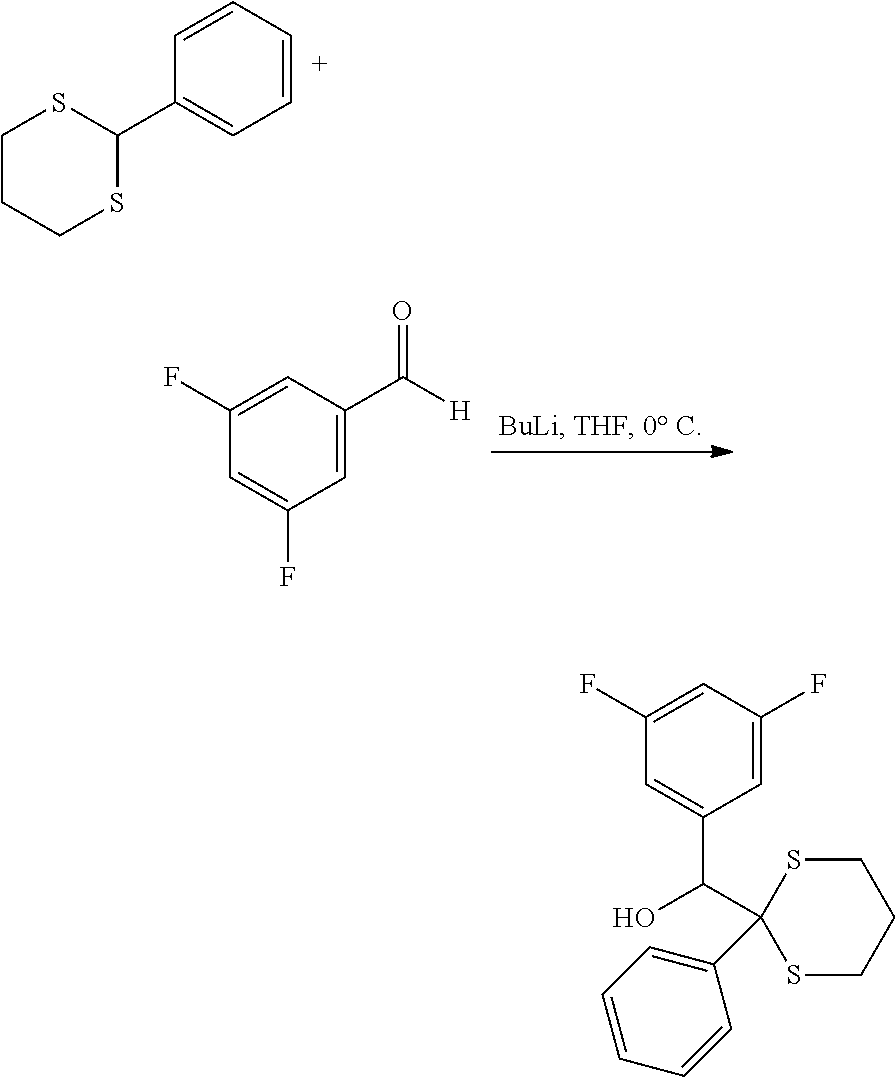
C1=CC=CC(C2SCCCS2)=C1.C1=C(C([H])=O)C=C(F)C=C1F.C1=C(F)C=C(F)C=C1C(C1(C2=CC=CC=C2)SCCCS1)O
